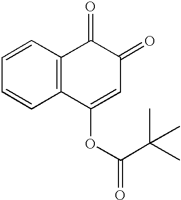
C1=CC2=C(C=C1)C(OC(=O)C(C)(C)C)=CC(=O)C2=O
